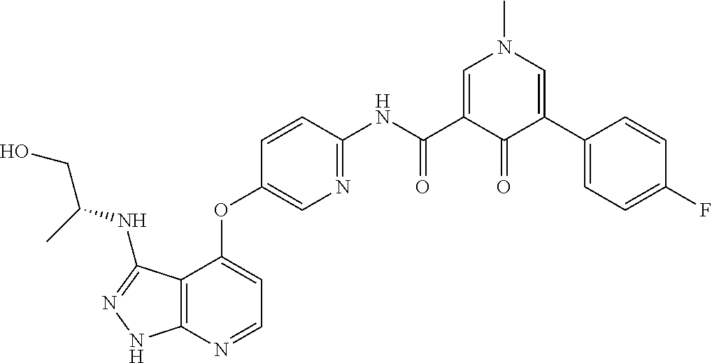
C12=C(N=CC=C1OC1=CN=C(NC(C3=CN(C)C=C(C4=CC=C(F)C=C4)C3=O)=O)C=C1)NN=C2NC(CO)C
